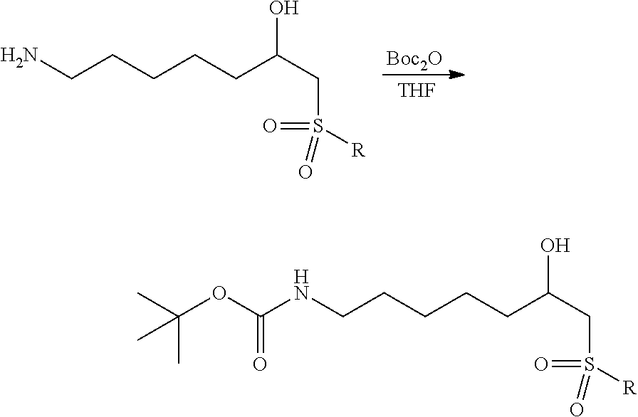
[Boc2O].[THF].NCCCCCC(CS(=O)(=O)[R])O.N(CCCCCC(CS(=O)(=O)[R])O)C(OC(C)(C)C)=O
